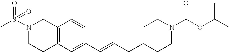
C12=C(C=C(C=CCC3CCN(C(OC(C)C)=O)CC3)C=C1)CCN(S(C)(=O)=O)C2
